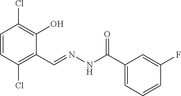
C1=CC(Cl)=C(C=NNC(C2=CC=CC(F)=C2)=O)C(O)=C1Cl
